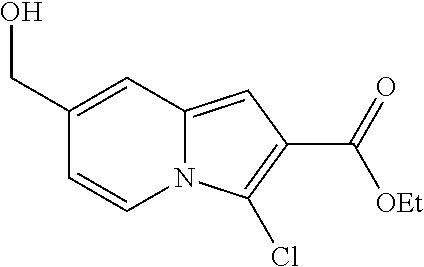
C1(CO)=CC2=CC(C(=O)[OEt])=C(Cl)N2C=C1
